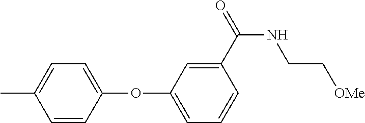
C1=C(C)C=CC(OC2=CC=CC(C(NCC[OMe])=O)=C2)=C1
